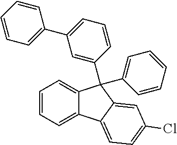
C1=CC=C2C(=C1)C(C1=CC(C3=CC=CC=C3)=CC=C1)(C1=CC=CC=C1)C1=CC(Cl)=CC=C21
